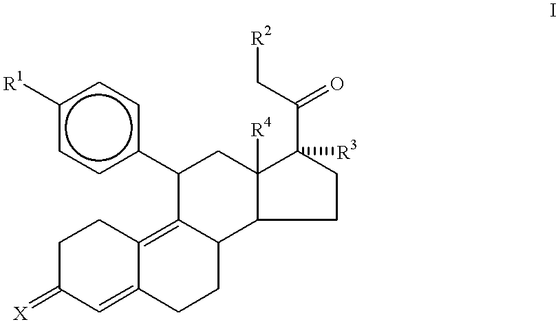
c1cc(C2C3=C4C(=CC(=[X])CC4)CCC3C3C([R4])(C2)C(C(C[R2])=O)([R3])CC3)ccc1[R1]
